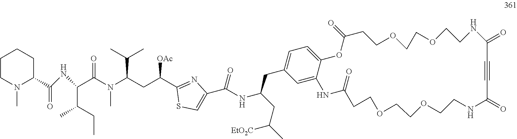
C1CN(C)C(C(NC(C(CC)C)C(N(C)C(CC([OAc])C2=NC(C(NC(CC(C)[EtO2C])CC3=CC=C4C(=C3)NC(=O)CCOCCOCCNC(=O)C#CC(=O)NCCOCCOCCC(=O)O4)=O)=CS2)C(C)C)=O)=O)CC1
